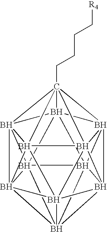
B1234B567B89%10B15%11B215B2%12%13B31%14B461B783B92(C%12%1413CCCC[R4])B%10%115%13
